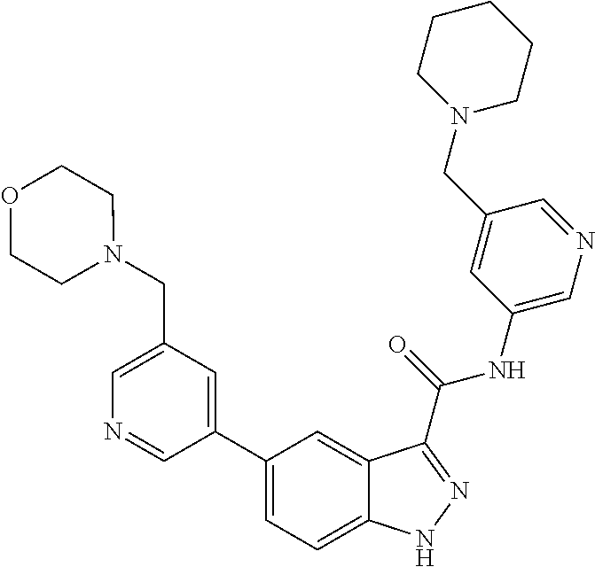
C1(CN2CCOCC2)=CN=CC(C2=CC=C3C(=C2)C(C(NC2=CN=CC(CN4CCCCC4)=C2)=O)=NN3)=C1
